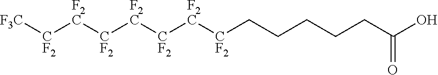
[F3C][CF2][F2C][CF2][F2C][CF2][F2C][CF2]CCCCCC(O)=O
